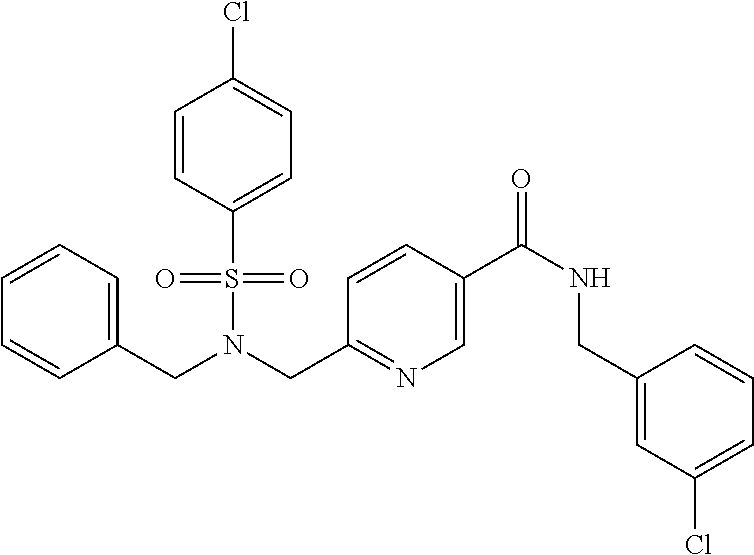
C(N(S(=O)(=O)C1=CC=C(Cl)C=C1)CC1=NC=C(C(NCC2=CC(Cl)=CC=C2)=O)C=C1)C1=CC=CC=C1
